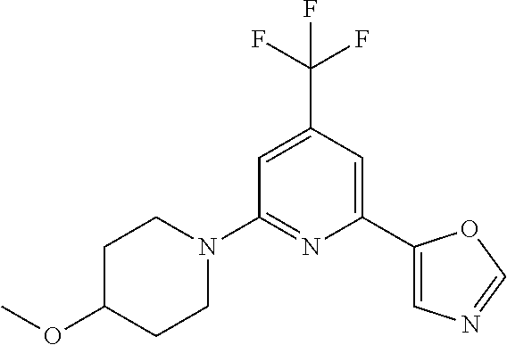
C1=C(C(F)(F)F)C=C(C2=CN=CO2)N=C1N1CCC(OC)CC1
